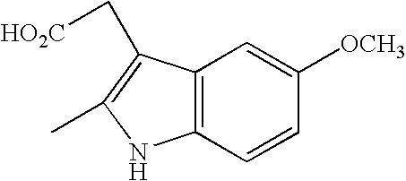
C12=C(C=CC([OCH3])=C1)NC(C)=C2C[HO2C]
